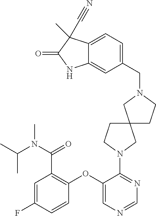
C1=C(F)C=CC(OC2=CN=CN=C2N2CC3(CC2)CCN(CC2=CC=C4C(=C2)NC(=O)C4(C#N)C)C3)=C1C(=O)N(C(C)C)C
